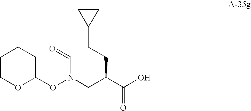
C1(CCC(C(O)=O)CN(OC2CCCCO2)C=O)CC1
